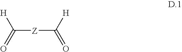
C([Z]C(=O)[H])(=O)[H]
